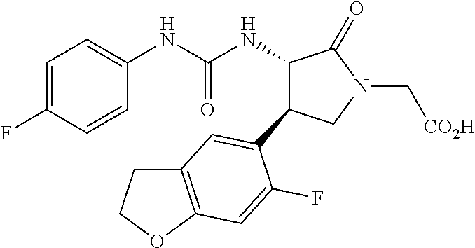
N(C(NC1C(=O)N(C[CO2H])CC1C1=CC2=C(OCC2)C=C1F)=O)C1=CC=C(F)C=C1
